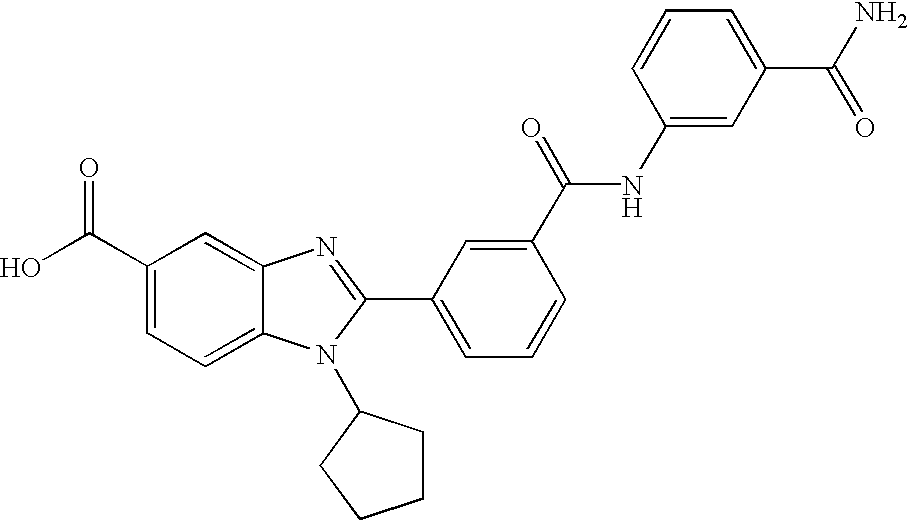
C1(C(O)=O)=CC=C2C(=C1)N=C(C1=CC=CC(C(=O)NC3=CC(C(N)=O)=CC=C3)=C1)N2C1CCCC1
